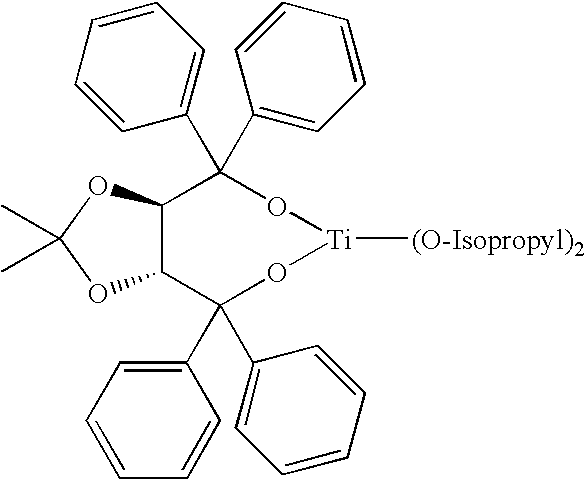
C12C(C(C3=CC=CC=C3)(C3=CC=CC=C3)O[Ti]([(O-Isopropyl)2])OC1(C1=CC=CC=C1)C1=CC=CC=C1)OC(C)(C)O2
